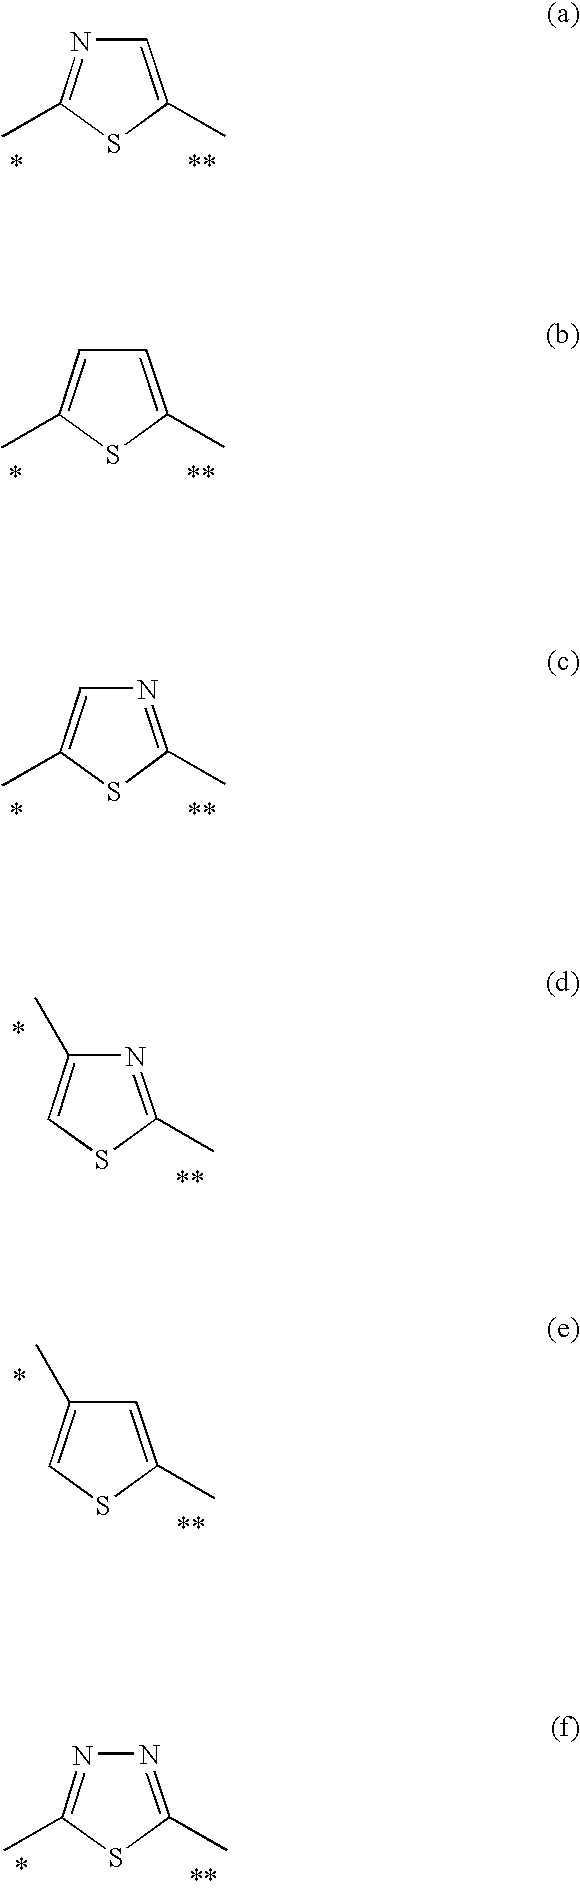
N1=C(C)SC(C)=C1.C1=C(C)SC(C)=C1.C1=C(C)SC(C)=N1.C1(C)=CSC(C)=N1.C1(C)=CSC(C)=C1.N1=C(C)SC(C)=N1
